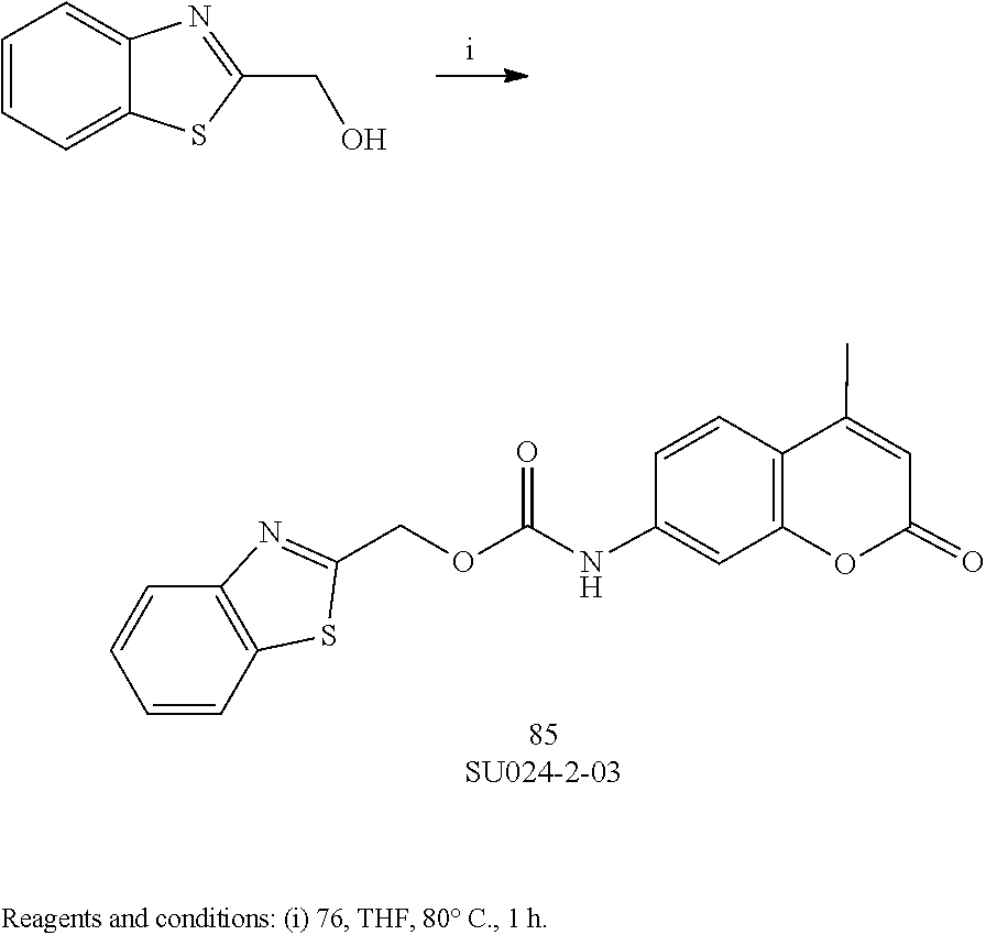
C1=CC=C2C(=C1)SC(CO)=N2.C1(C)=CC(=O)OC2=C1C=CC(NC(OCC1=NC3=C(C=CC=C3)S1)=O)=C2
